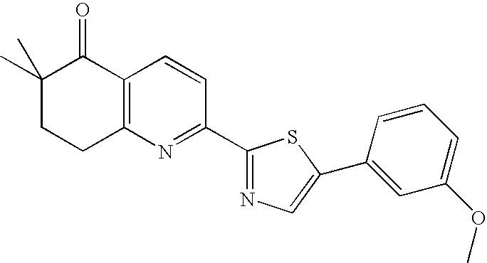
C1(C)(C)CCC2=C(C1=O)C=CC(C1=NC=C(C3=CC(OC)=CC=C3)S1)=N2
